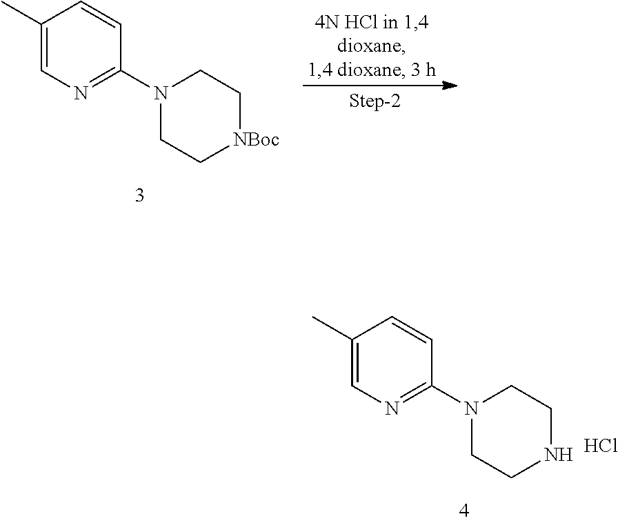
C1(C)=CN=C(N2CC[NBoc]CC2)C=C1.C1(C)=CN=C(N2CCNCC2)C=C1.Cl
